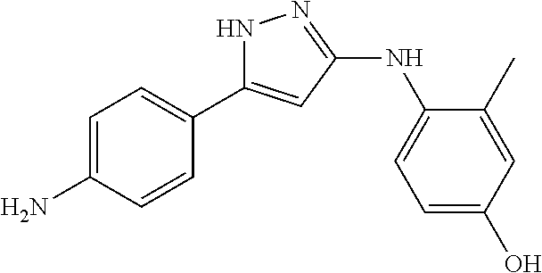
C1=C(N)C=CC(C2=CC(NC3=CC=C(O)C=C3C)=NN2)=C1
